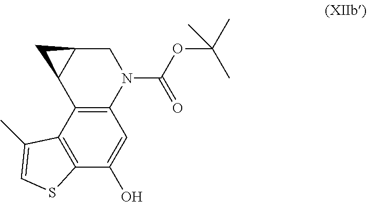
C12=C(C(O)=CC3=C1C1C(CN3C(OC(C)(C)C)=O)C1)SC=C2C
